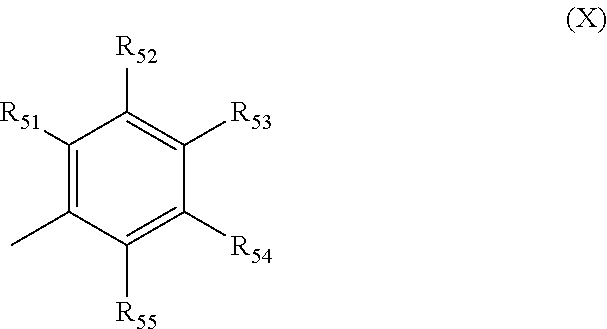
C1([R55])=C([R54])C([R53])=C([R52])C([R51])=C1C
